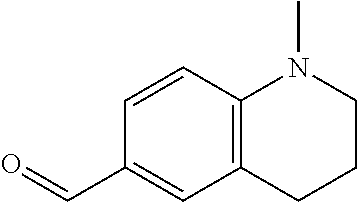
C1=CC2=C(C=C1C=O)CCCN2C
